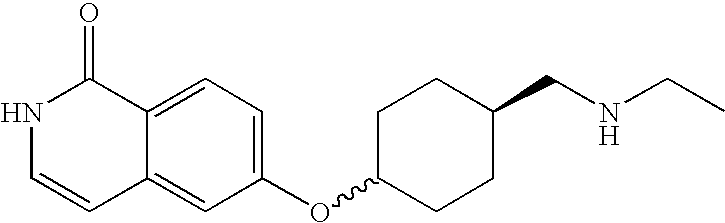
N1C=CC2=CC(OC3CCC(CNCC)CC3)=CC=C2C1=O
